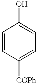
C1=CC([COPh])=CC=C1O
